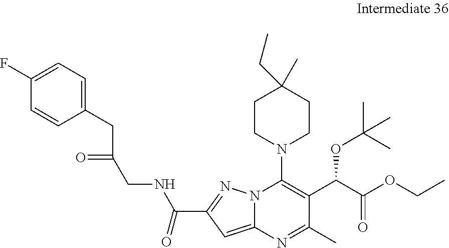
C(C1=NN2C(=C1)N=C(C)C(C(C(OCC)=O)OC(C)(C)C)=C2N1CCC(C)(CC)CC1)(=O)NCC(CC1=CC=C(F)C=C1)=O
